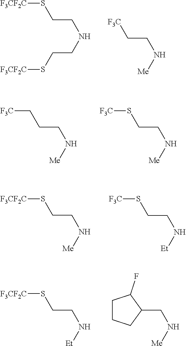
N([Me])CC[F3C].N(CCS[F3CF2C])CCS[F3CF2C].N([Me])CCC[F3C].N([Me])CCS[F3C].N([Me])CCS[F3CF2C].N([Et])CCS[F3C].N([Me])CC1C(F)CCC1.N([Et])CCS[F3CF2C]
